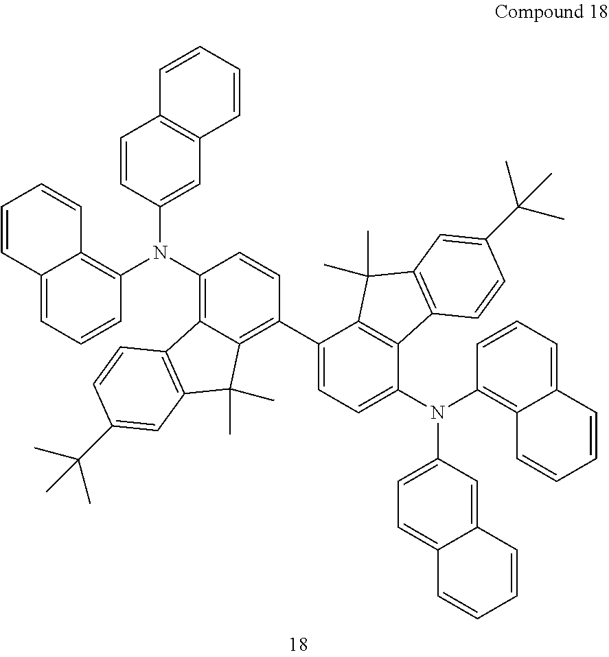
C1=CC(N(C2=C3C(=C(C4=CC=C(N(C5=C6C(=CC=C5)C=CC=C6)C5=CC=C6C(=C5)C=CC=C6)C5=C4C(C)(C)C4=C5C=CC(C(C)(C)C)=C4)C=C2)C(C)(C)C2=C3C=CC(C(C)(C)C)=C2)C2=C3C(=CC=C2)C=CC=C3)=CC2=C1C=CC=C2
